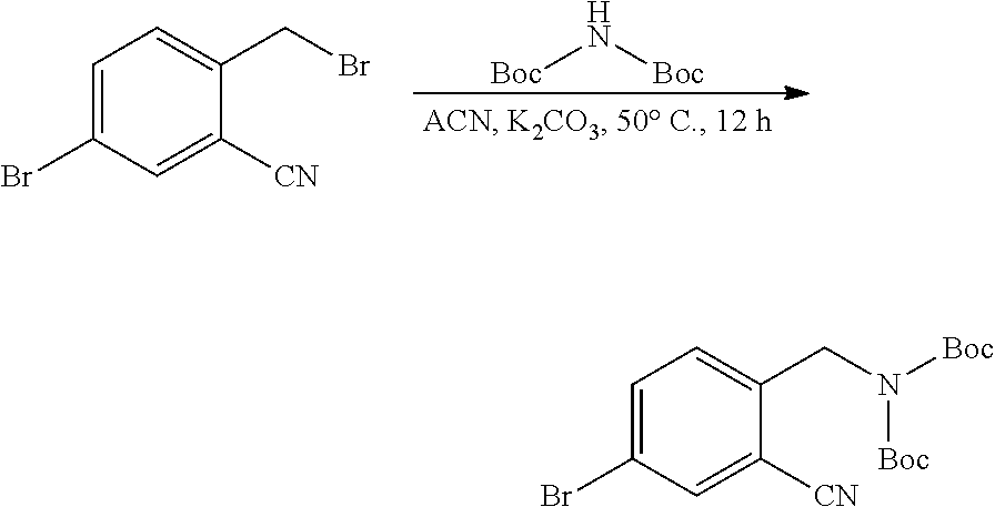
[Boc]N[Boc].C1=C(Br)C=C([CN])C(CBr)=C1.C1=C(Br)C=C([CN])C(CN([Boc])[Boc])=C1
